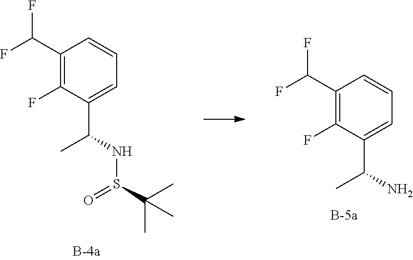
C1(C(F)F)=C(F)C(C(NS(C(C)(C)C)=O)C)=CC=C1.C1(C(F)F)=C(F)C(C(N)C)=CC=C1
